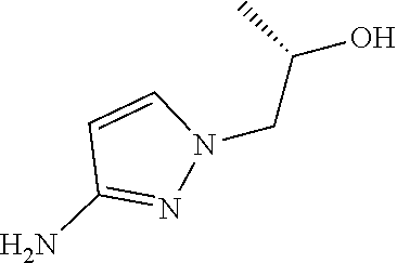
N1(CC(C)O)C=CC(N)=N1
